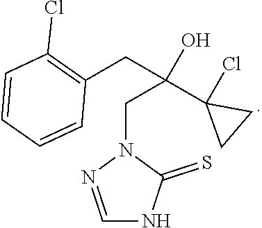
C(C(C1(Cl)CC1)(CC1=C(Cl)C=CC=C1)O)N1C(=S)NC=N1
